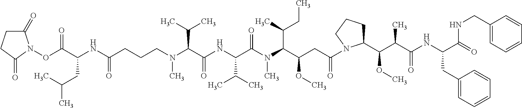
C(CCN(C(C(NC(C(N(C)C(C(CC)C)C(OC)CC(=O)N1C(C(OC)C(C(=O)NC(C(=O)NCC2=CC=CC=C2)CC2=CC=CC=C2)C)CCC1)=O)C(C)C)=O)C(C)C)C)C(NC(C(ON1C(=O)CCC1=O)=O)CC(C)C)=O
